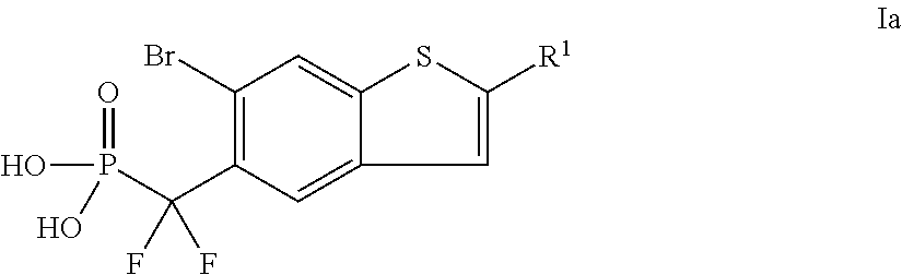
C1(Br)=C(C(P(O)(=O)O)(F)F)C=C2C(=C1)SC([R1])=C2
